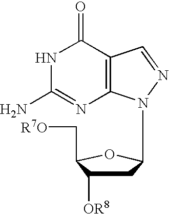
C12=C(C(=O)NC(N)=N1)C=NN2C1CC([OR8])C(C[R7O])O1
